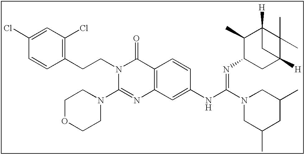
C1(Cl)=CC(Cl)=C(CCN2C(N3CCOCC3)=NC3=C(C2=O)C=CC(NC(=NC2CC4([H])C(C)(C)C([H])(C2C)C4)N2CC(C)CC(C)C2)=C3)C=C1
